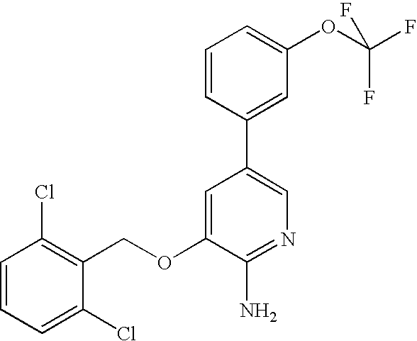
C1=CC=C(Cl)C(COC2=CC(C3=CC(OC(F)(F)F)=CC=C3)=CN=C2N)=C1Cl
